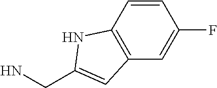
C1=CC2=C(C=C1F)C=C(CN)N2
